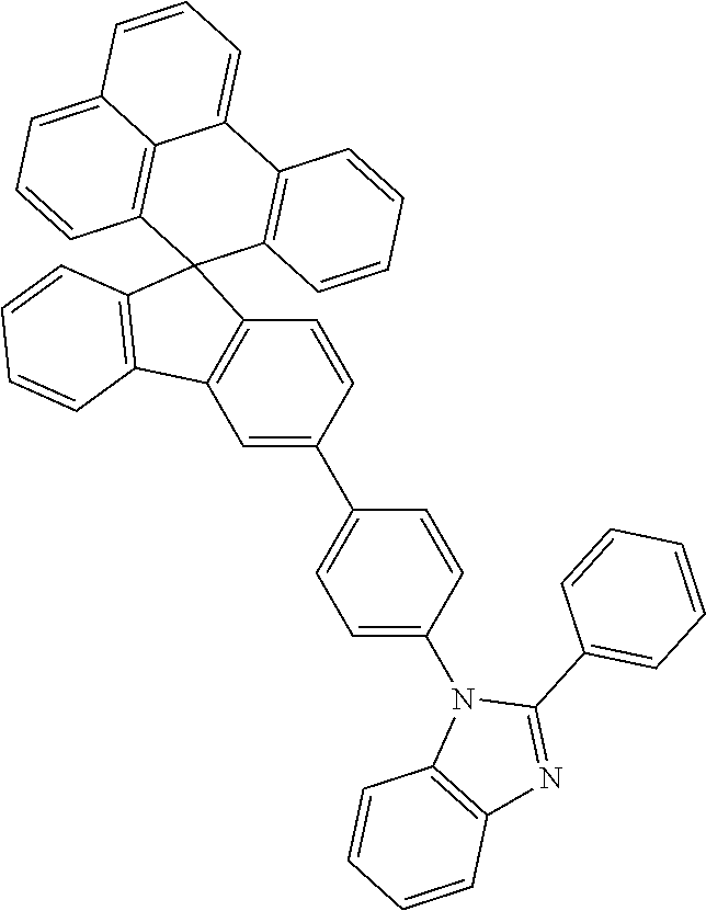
C1=C(N2C3=C(N=C2C2=CC=CC=C2)C=CC=C3)C=CC(C2=CC3=C(C=C2)C2(C4=C3C=CC=C4)C3=C(C4=CC=CC5=CC=CC2=C45)C=CC=C3)=C1
